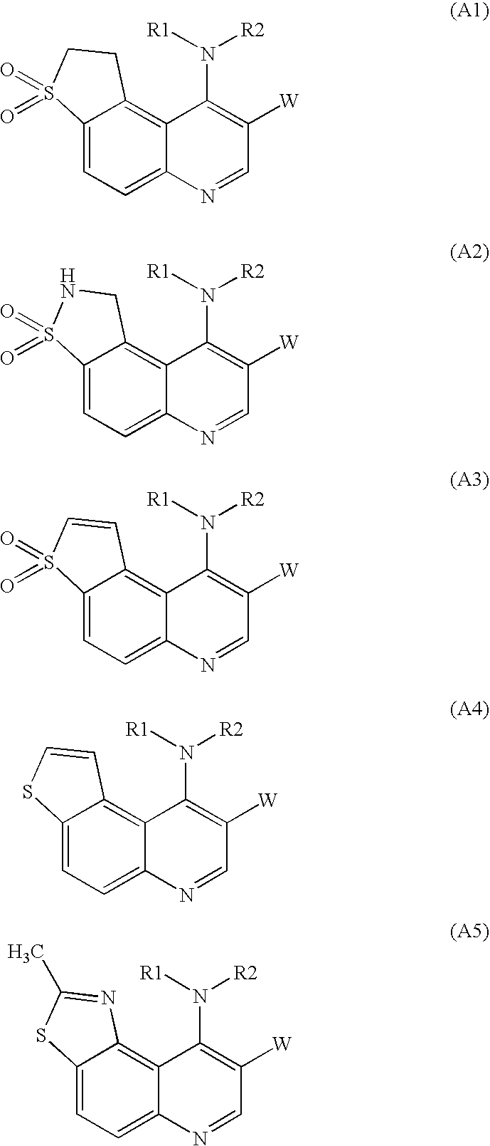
C12=CC=C3C(=C1CCS2(=O)=O)C(N([R1])[R2])=C([W])C=N3.C12=CC=C3C(=C1CNS2(=O)=O)C(N([R1])[R2])=C([W])C=N3.C12=CC=C3C(=C1C=CS2(=O)=O)C(N([R1])[R2])=C([W])C=N3.C12=CC=C3C(=C1C=CS2)C(N([R1])[R2])=C([W])C=N3.C12=CC=C3C(=C1N=C(C)S2)C(N([R1])[R2])=C([W])C=N3
